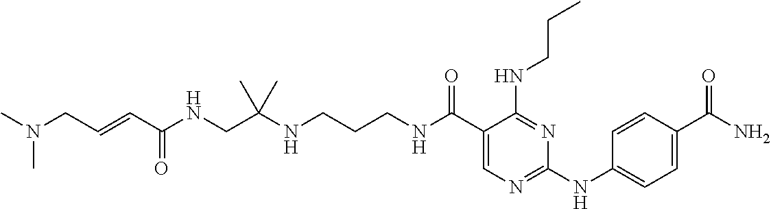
C(CCNC(C1=CN=C(NC2=CC=C(C(N)=O)C=C2)N=C1NCCC)=O)NC(CNC(C=CCN(C)C)=O)(C)C
